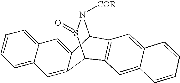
C12=CC3=CC=CC=C3C=C1C1N([COR])S(=O)C2C2=C1C=C1C(=C2)C=CC=C1
